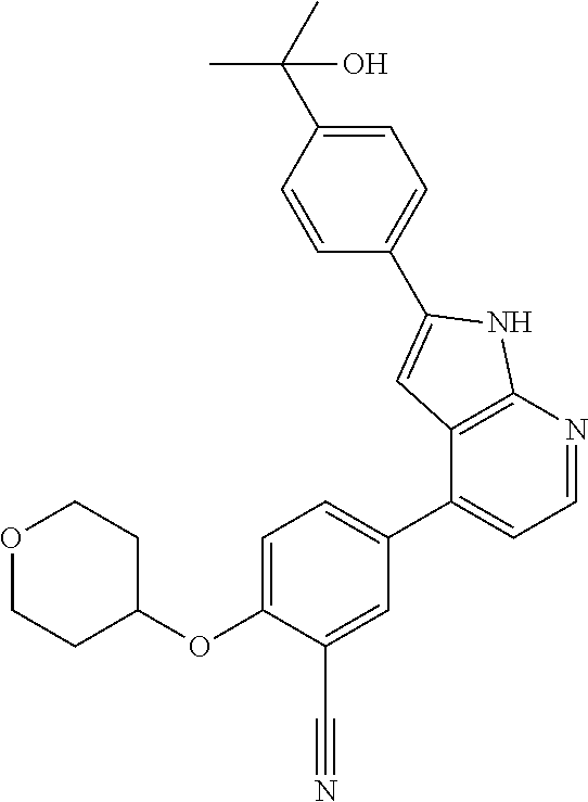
O1CCC(OC2=CC=C(C3=CC=NC4=C3C=C(C3=CC=C(C(C)(C)O)C=C3)N4)C=C2C#N)CC1
